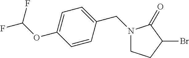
C1CC(Br)C(=O)N1CC1=CC=C(OC(F)F)C=C1
